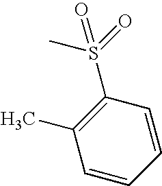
CS(=O)(=O)C1=C(C)C=CC=C1
